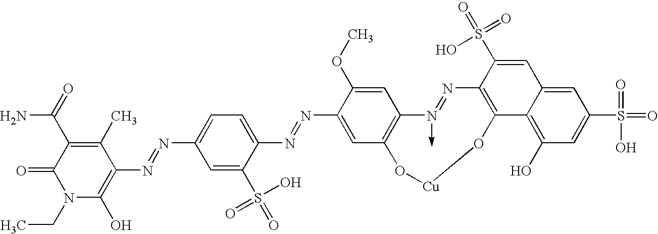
C1(N=NC2=C(O)N(CC)C(=O)C(C(=O)N)=C2C)=CC=C(N=NC2=CC3=C(C=C2OC)N(->C)=NC2=C(C4=C(O)C=C(S(=O)(=O)O)C=C4C=C2S(=O)(O)=O)O[Cu]O3)C(S(O)(=O)=O)=C1
